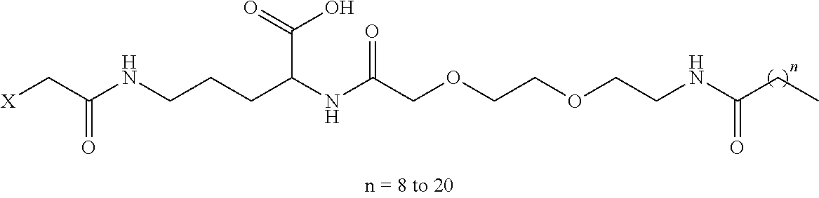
C(C(CCCNC(C[X])=O)NC(COCCOCCNC(CC)=O)=O)(=O)O
